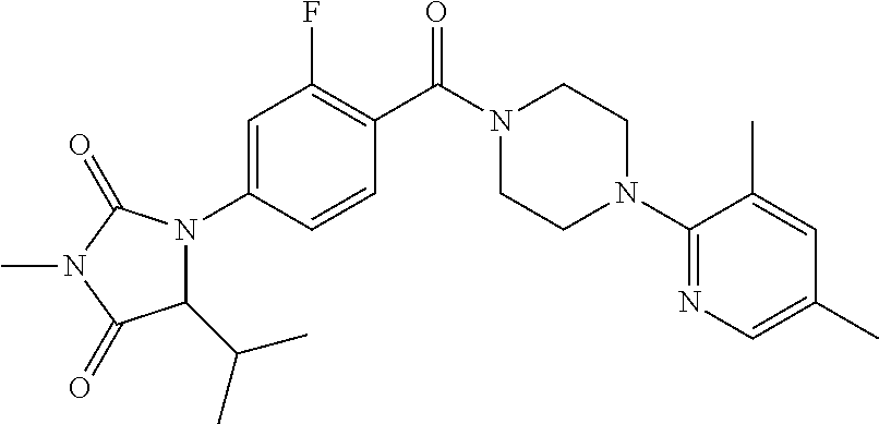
N1(C(C2=C(F)C=C(N3C(C(C)C)C(=O)N(C)C3=O)C=C2)=O)CCN(C2=NC=C(C)C=C2C)CC1
